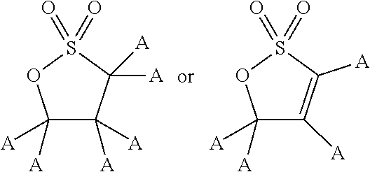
C1([A])([A])C([A])([A])C([A])([A])S(=O)(=O)O1.C1([A])([A])C([A])=C([A])S(=O)(=O)O1
